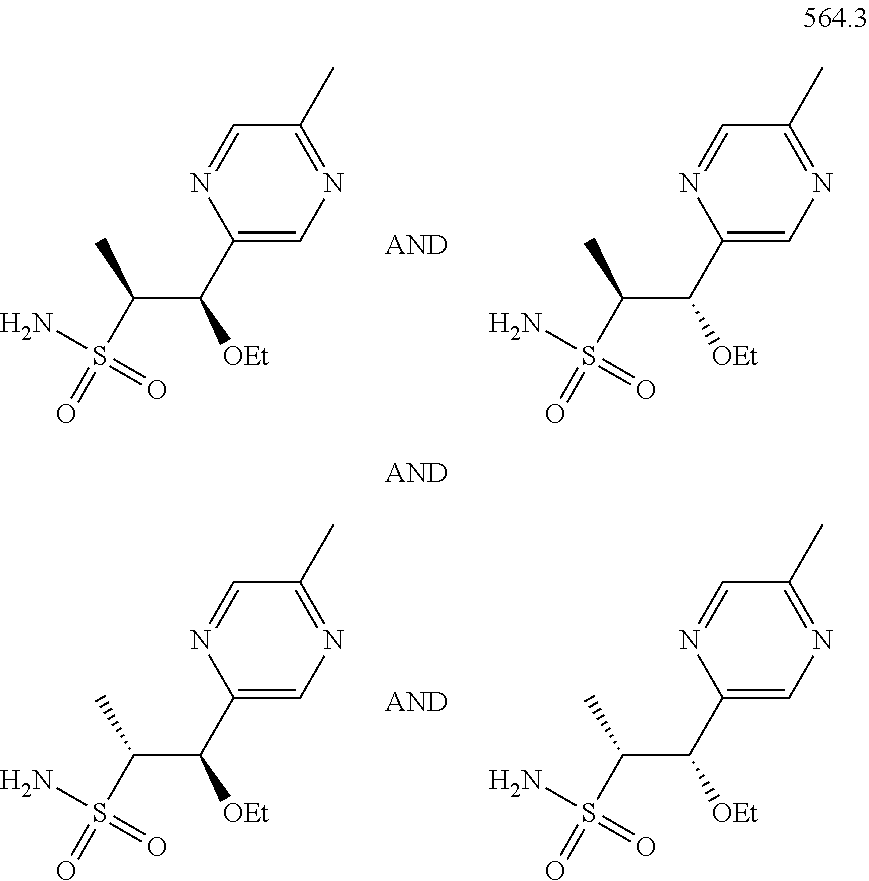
C1(C(C(S(=O)(N)=O)C)[OEt])=CN=C(C)C=N1.C1(C(C(S(=O)(N)=O)C)[OEt])=CN=C(C)C=N1.C1(C(C(S(=O)(N)=O)C)[OEt])=CN=C(C)C=N1.C1(C(C(S(=O)(N)=O)C)[OEt])=CN=C(C)C=N1
